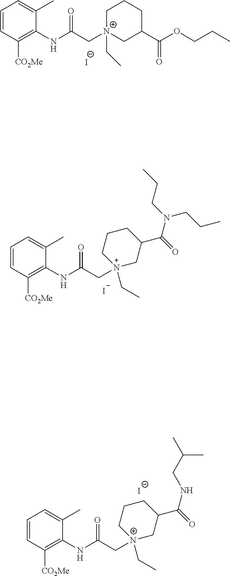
C1=CC([CO2Me])=C(NC(C[N+]2(CC)CC(C(=O)N(CCC)CCC)CCC2)=O)C(C)=C1.[I-].C1=CC([CO2Me])=C(NC(C[N+]2(CC)CC(C(OCCC)=O)CCC2)=O)C(C)=C1.[I-].C1=CC([CO2Me])=C(NC(C[N+]2(CC)CC(C(=O)NCC(C)C)CCC2)=O)C(C)=C1.[I-]
